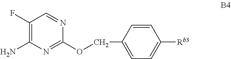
C1(F)=C(N)N=C(OCC2=CC=C([Rb3])C=C2)N=C1
